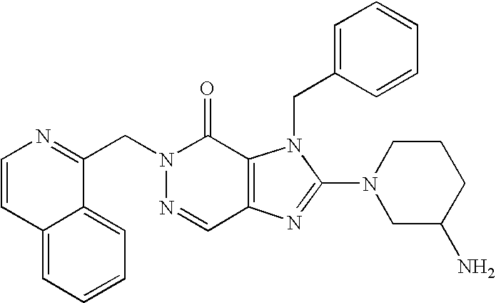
C12=CC=CC=C1C(CN1N=CC3=C(C1=O)N(CC1=CC=CC=C1)C(N1CC(N)CCC1)=N3)=NC=C2
